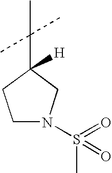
C1N(S(C)(=O)=O)CC(C(C)(C)C)([H])C1
